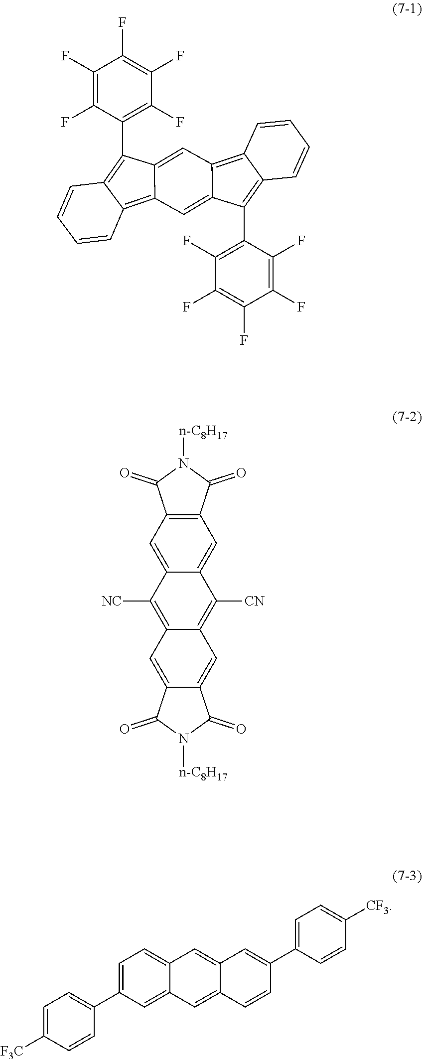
C1(F)=C(F)C(C2=C3C(=C4C2=CC2=C5C(=C(C6=C(F)C(F)=C(F)C(F)=C6F)C2=C4)C=CC=C5)C=CC=C3)=C(F)C(F)=C1F.C12=C(C=C3C(=C1)C([CN])=C1C(=C3[NC])C=C3C(=C1)C(=O)N([n-C8H17])C3=O)C(=O)N([n-C8H17])C2=O.C1=C(C2=CC=C([F3C])C=C2)C=C2C(=C1)C=C1C(=C2)C=CC(C2=CC=C([CF3])C=C2)=C1
